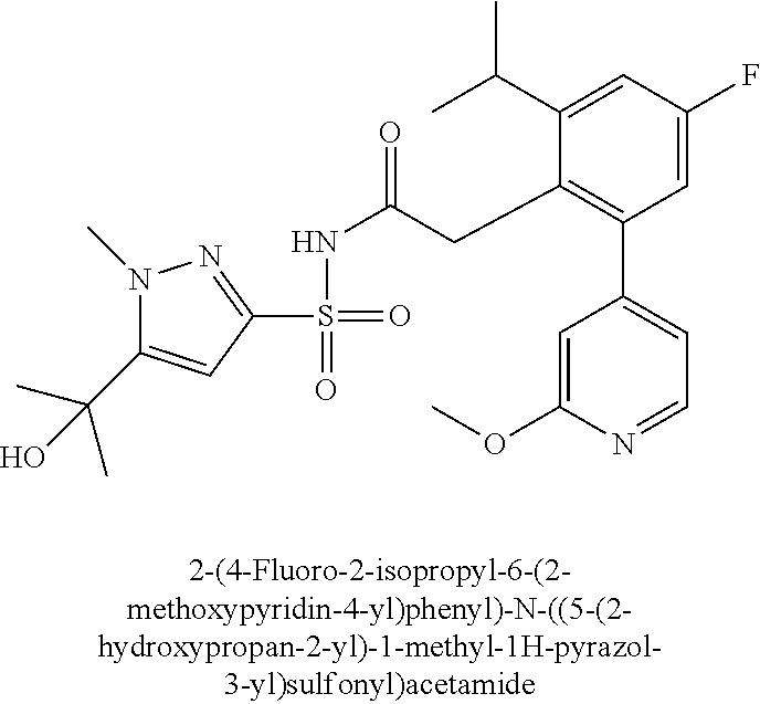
S(=O)(=O)(C1=NN(C)C(C(C)(C)O)=C1)NC(CC1=C(C2=CC=NC(OC)=C2)C=C(F)C=C1C(C)C)=O
